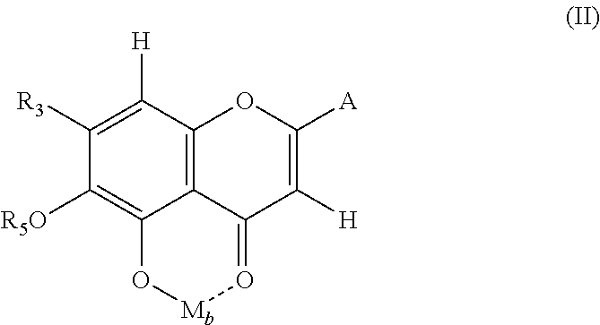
C12=C3C([H])=C([R3])C([R5O])=C1O[Mb]O=C2C([H])=C([A])O3
